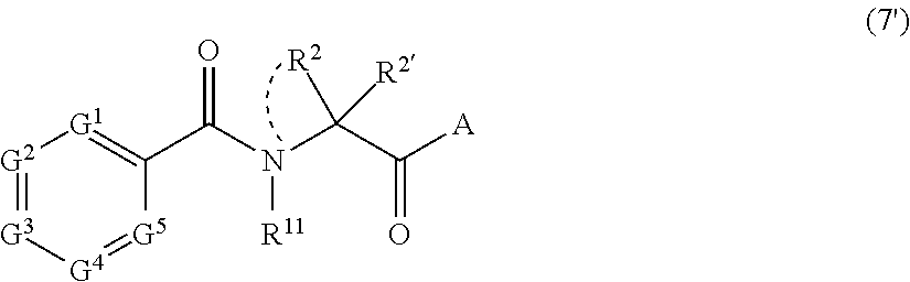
[G2]1=[G3][G4]=[G5]C(C(N([R11])C(C(=O)[A])([R2])[R2])=O)=[G1]1
